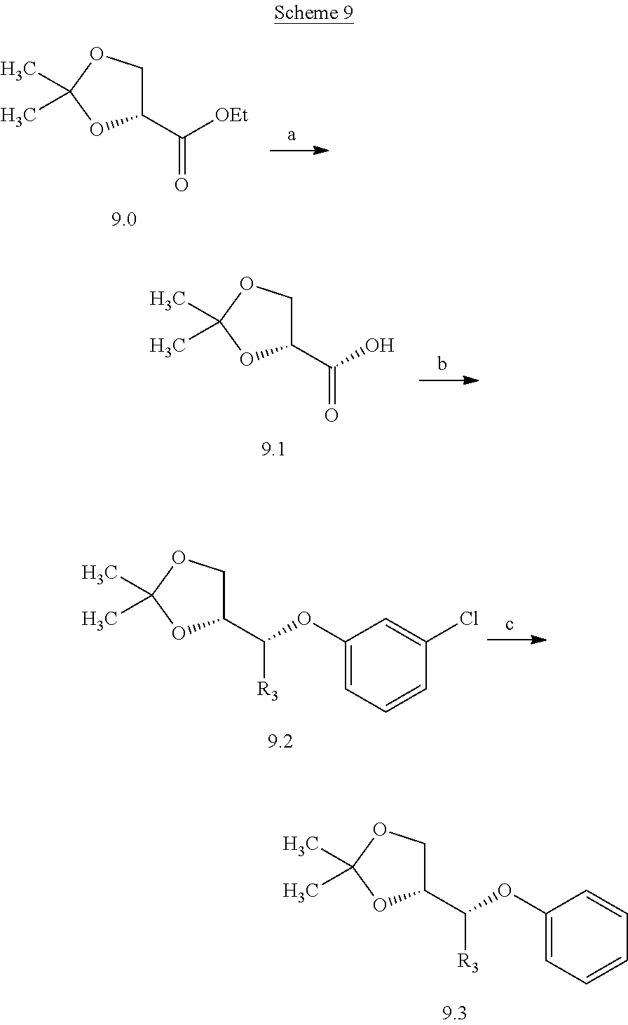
C1(C(OC2=CC=CC=C2)[R3])COC(C)(C)O1.C1(C([OEt])=O)COC(C)(C)O1.C1(C(O)=O)COC(C)(C)O1.C1(C(OC2=CC=CC(Cl)=C2)[R3])COC(C)(C)O1
